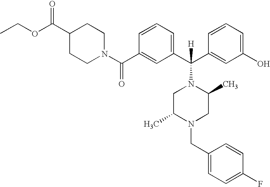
C1(C(N2CCC(C(OCC)=O)CC2)=O)=CC(C(C2=CC(O)=CC=C2)(N2CC(C)N(CC3=CC=C(F)C=C3)CC2C)[H])=CC=C1
